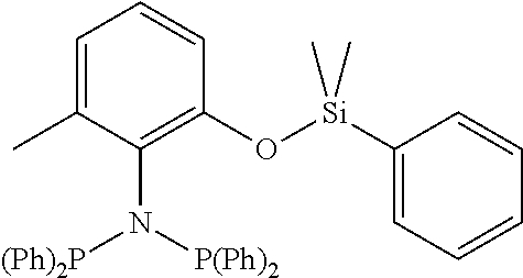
C1=C(C)C(N([P(Ph)2])[(Ph)2P])=C(O[Si](C2=CC=CC=C2)(C)C)C=C1
